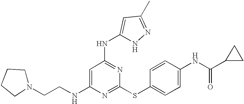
N(C1=CC(NC2=CC(C)=NN2)=NC(SC2=CC=C(NC(=O)C3CC3)C=C2)=N1)CCN1CCCC1
